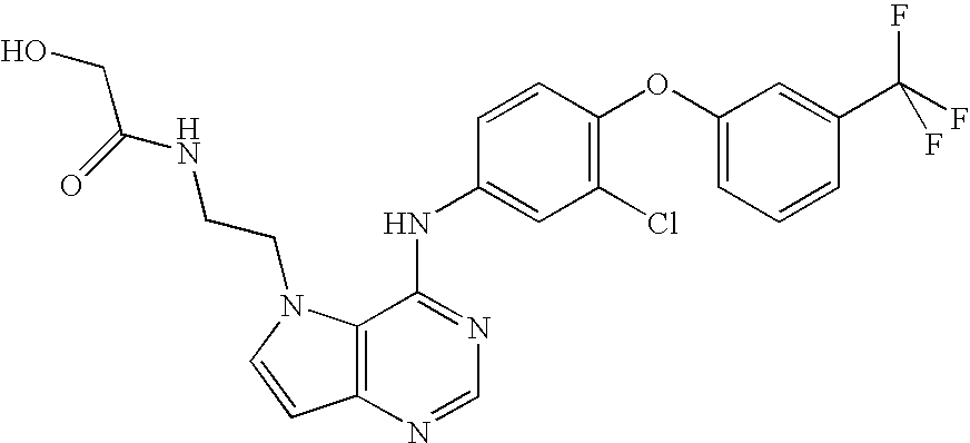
C1=C(OC2=C(Cl)C=C(NC3=NC=NC4=C3N(CCNC(CO)=O)C=C4)C=C2)C=C(C(F)(F)F)C=C1
